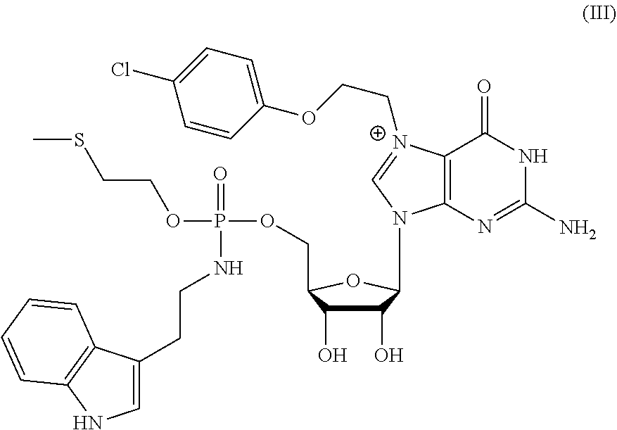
C(CNP(OCCSC)(OCC1C(O)C(O)C(N2C3=C(C(=O)NC(N)=N3)[N+](CCOC3=CC=C(Cl)C=C3)=C2)O1)=O)C1=CNC2=C1C=CC=C2
